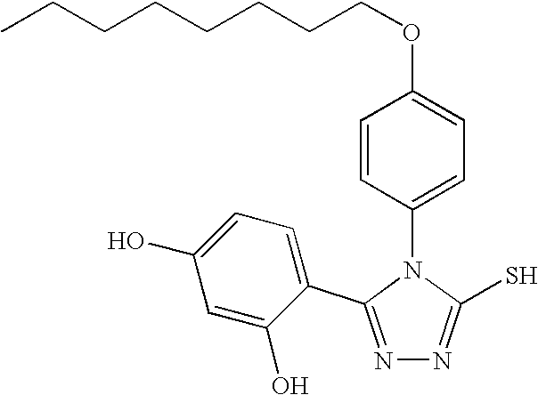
N1=C(C2=CC=C(O)C=C2O)N(C2=CC=C(OCCCCCCCC)C=C2)C(S)=N1
